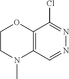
C12=C(C=NN=C1Cl)N(C)CCO2
